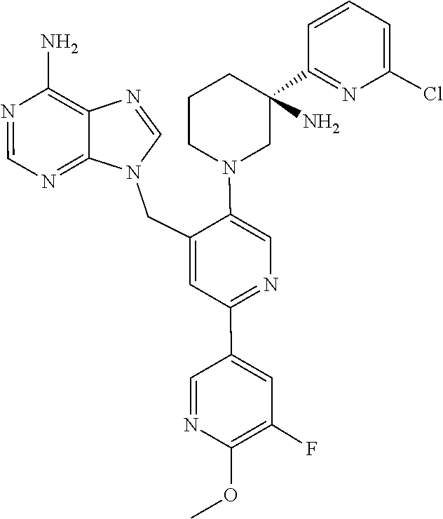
N1(CC2=CC(C3=CC(F)=C(OC)N=C3)=NC=C2N2CCCC(C3=NC(Cl)=CC=C3)(N)C2)C=NC2=C(N)N=CN=C12
